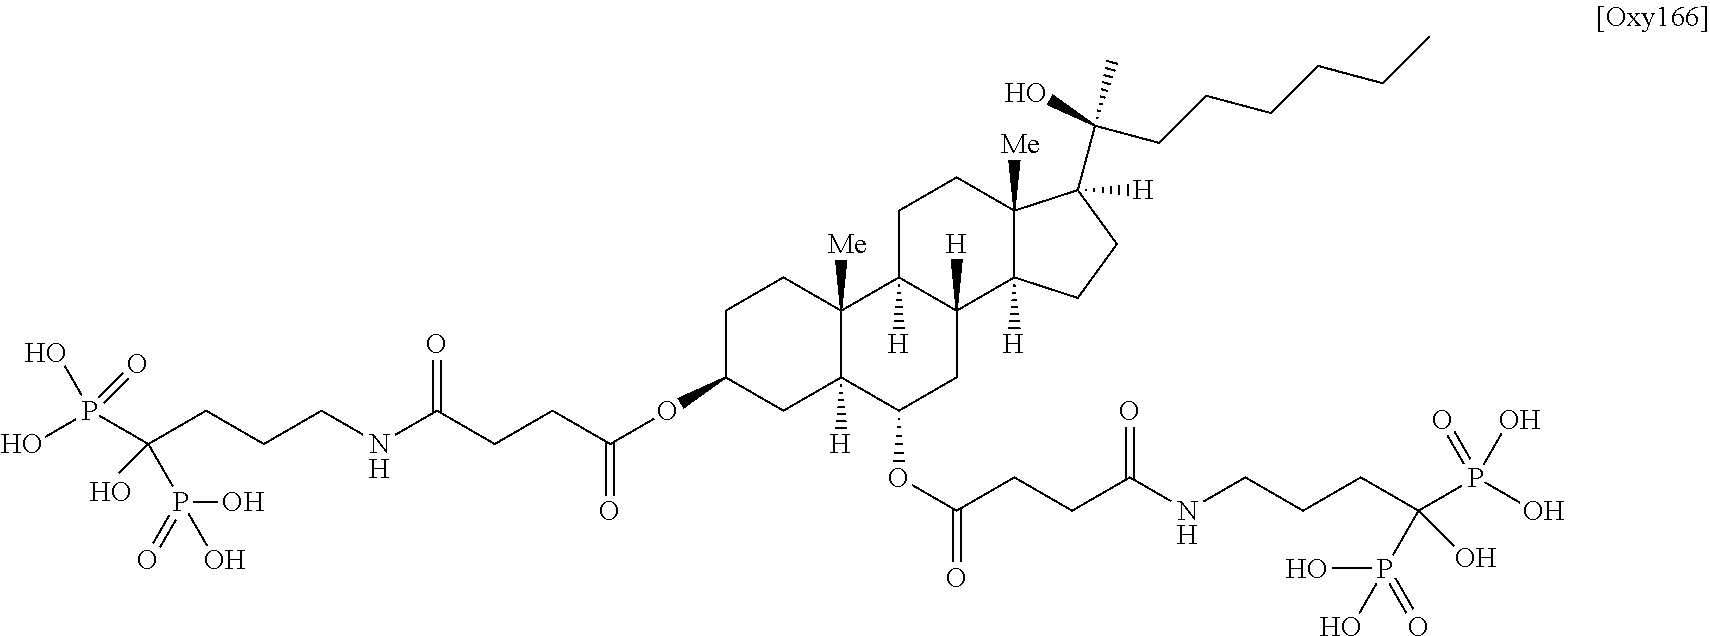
C1C(OC(CCC(NCCCC(P(O)(=O)O)(O)P(O)(O)=O)=O)=O)CC2([H])C([Me])(C1)C1([H])C([H])(CC2OC(CCC(NCCCC(P(O)(=O)O)(O)P(O)(O)=O)=O)=O)C2([H])C([Me])(CC1)C(C(O)(C)CCCCCC)([H])CC2
